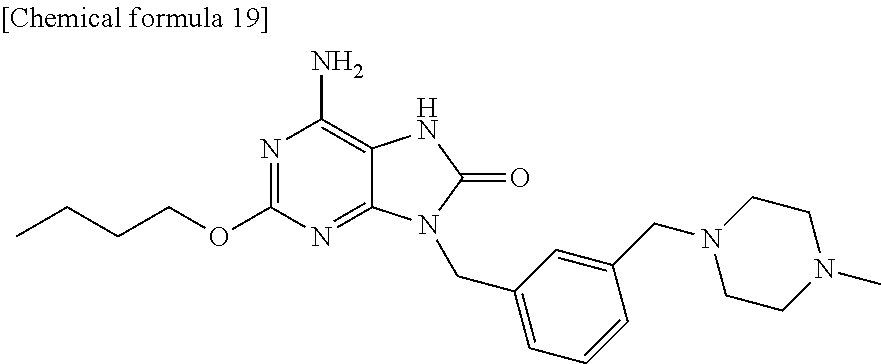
N1=C(OCCCC)N=C2C(=C1N)NC(=O)N2CC1=CC=CC(CN2CCN(C)CC2)=C1
